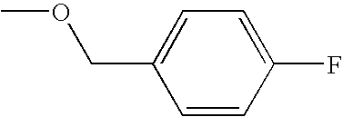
COCC1=CC=C(F)C=C1
